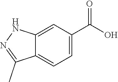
C12=CC(C(O)=O)=CC=C1C(C)=NN2
